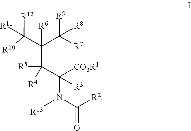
[R4]C(C([CO2R1])([R3])N(C(=O)[R2])[R13])([R5])C(C([R11])([R12])[R10])([R6])C([R9])([R8])[R7]
